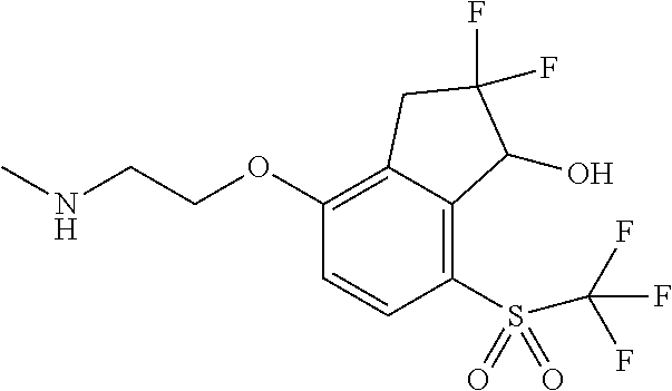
C1(OCCNC)=C2C(=C(S(=O)(=O)C(F)(F)F)C=C1)C(O)C(F)(F)C2
